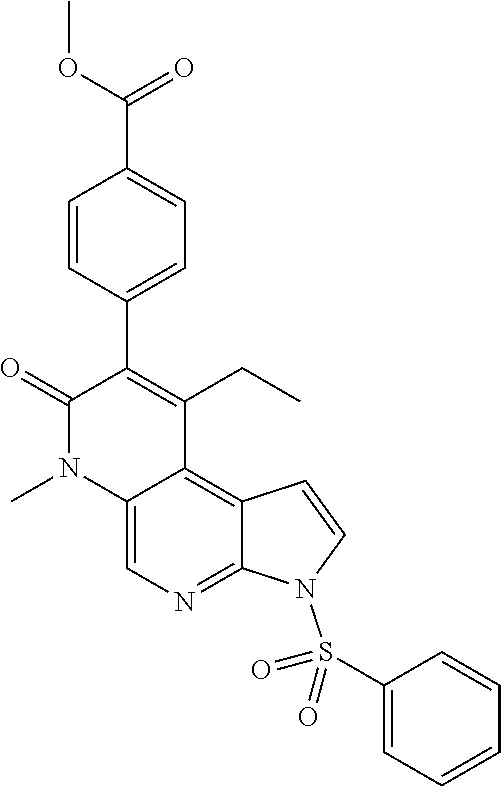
C12=CN=C3C(=C1C(CC)=C(C1=CC=C(C(OC)=O)C=C1)C(=O)N2C)C=CN3S(C1=CC=CC=C1)(=O)=O
